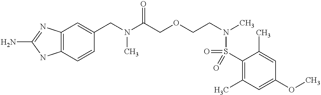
C1(S(=O)(N(CCOCC(N(CC2=CC3=C(C=C2)NC(N)=N3)C)=O)C)=O)=C(C)C=C(OC)C=C1C
